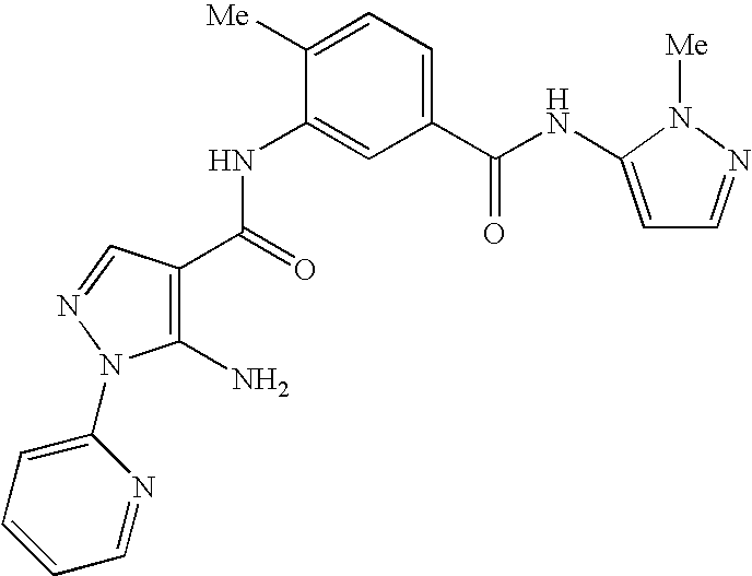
C1(NC(C2=C(N)N(C3=CC=CC=N3)N=C2)=O)=CC(C(NC2=CC=NN2[Me])=O)=CC=C1[Me]
